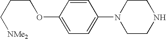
C1=CC(OCCC[NMe2])=CC=C1N1CCNCC1
